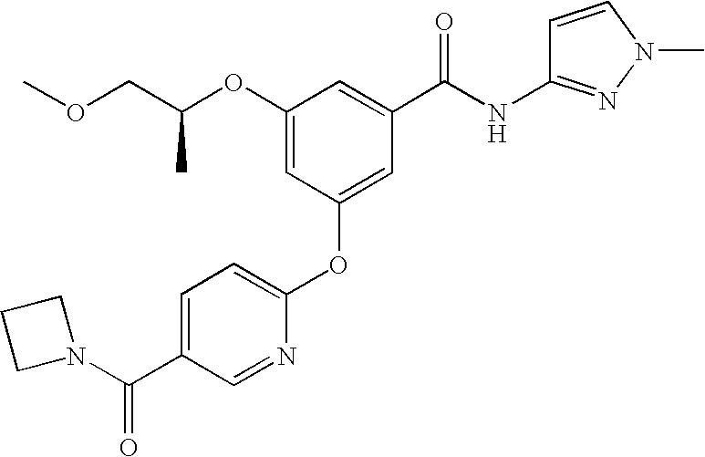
C1(OC(COC)C)=CC(OC2=CC=C(C(=O)N3CCC3)C=N2)=CC(C(NC2=NN(C)C=C2)=O)=C1
